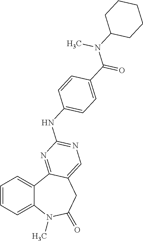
C1=CC=C2C(=C1)C1=NC(NC3=CC=C(C(N(C4CCCCC4)C)=O)C=C3)=NC=C1CC(=O)N2C
